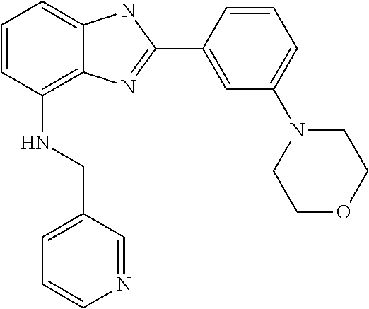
C1=CC(NCC2=CC=CN=C2)=C2C(=C1)NC(C1=CC(N3CCOCC3)=CC=C1)=N2
